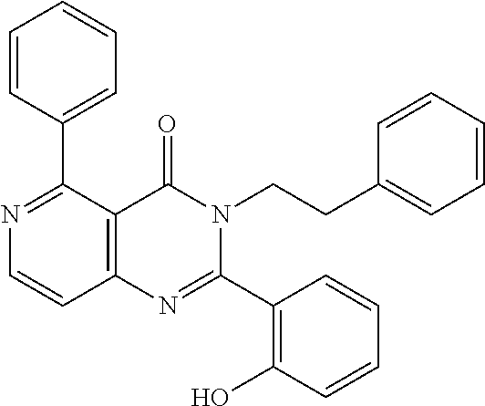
N1=C(C2=CC=CC=C2)C2=C(C=C1)N=C(C1=C(O)C=CC=C1)N(CCC1=CC=CC=C1)C2=O
